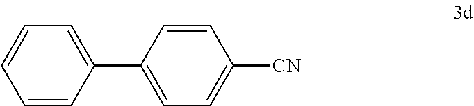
C1=CC(C2=CC=C([CN])C=C2)=CC=C1
